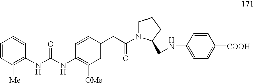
C1=CC([Me])=C(NC(=O)NC2=C([OMe])C=C(CC(=O)N3CCCC3CNC3=CC=C([COOH])C=C3)C=C2)C=C1
